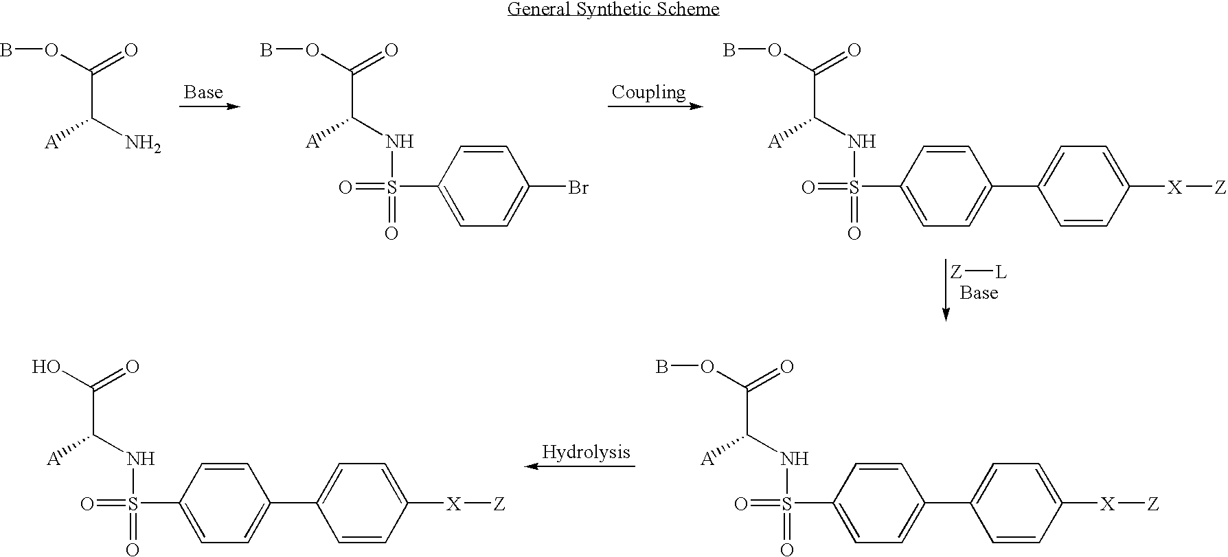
C1=C(S(=O)(NC(C(O)=O)[A])=O)C=CC(C2=CC=C([X][Z])C=C2)=C1.C1=C(S(=O)(NC(C(OB)=O)[A])=O)C=CC(C2=CC=C([X][Z])C=C2)=C1.BOC(=O)C([A])N.C1=C(S(=O)(NC(C(OB)=O)[A])=O)C=CC(Br)=C1.C1=C(S(=O)(NC(C(OB)=O)[A])=O)C=CC(C2=CC=C([X][Z])C=C2)=C1.[Z][L]
